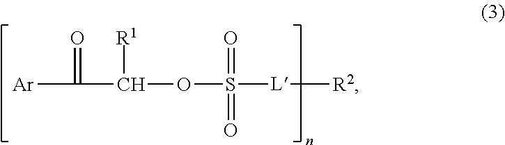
[Ar]C(C([R1])OS(=O)(=O)[L][R2])=O
